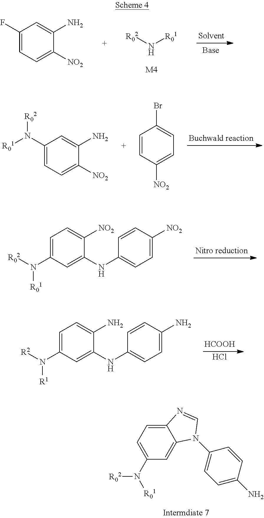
[R02]N[R01].[M4].C1(F)=CC=C([NO2])C(N)=C1.C1(N([R01])[R02])=CC=C([NO2])C(N)=C1.C1=CC([NO2])=CC=C1Br.C1=C(NC2=CC=C([NO2])C=C2)C([NO2])=CC=C1N([R02])[R01].C1=C(NC2=CC=C(N)C=C2)C(N)=CC=C1N([R2])[R1].[HCOOH].Cl.C12=CC=C(N([R02])[R01])C=C1N(C1=CC=C(N)C=C1)C=N2
